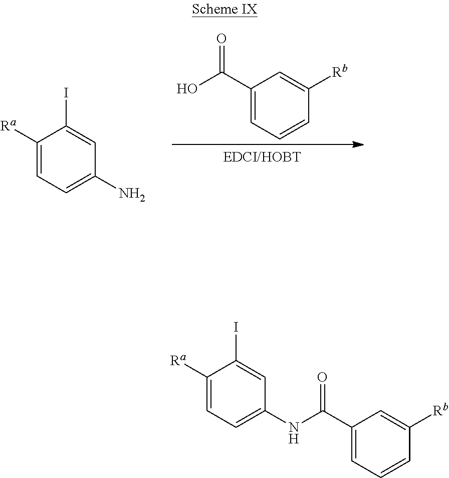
C1([Ra])=CC=C(N)C=C1I.C1(C(O)=O)=CC=CC([Rb])=C1.C1([Ra])=CC=C(NC(C2=CC=CC([Rb])=C2)=O)C=C1I
